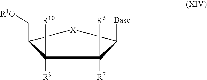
C1([R9])([R10])C(C[R1O])[X]C([Base])C1([R7])[R6]
